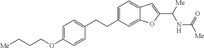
C(OC1=CC=C(CCC2=CC=C3C(=C2)OC(C([Me])NC(=O)[Me])=C3)C=C1)CC[Me]
